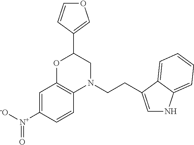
C1=C([N+]([-O])=O)C=CC2=C1OC(C1=COC=C1)CN2CCC1=CNC2=CC=CC=C21
